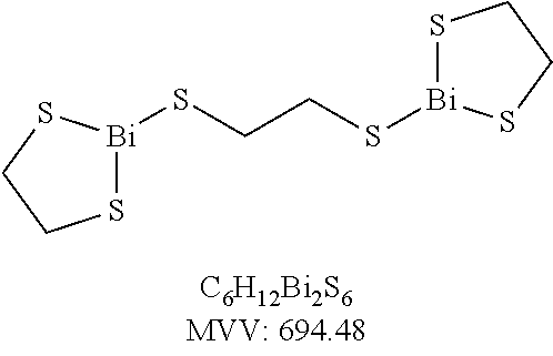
S(CCS[Bi]1SCCS1)[Bi]1SCCS1
